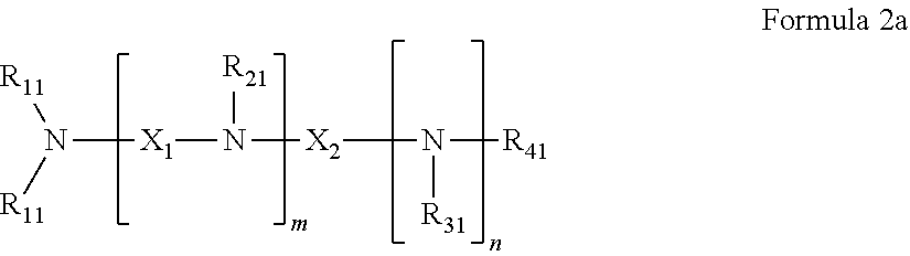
N([X1]N([X2]N([R41])[R31])[R21])([R11])[R11]
